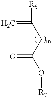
C=C([R6])CC(O[R7])=O
